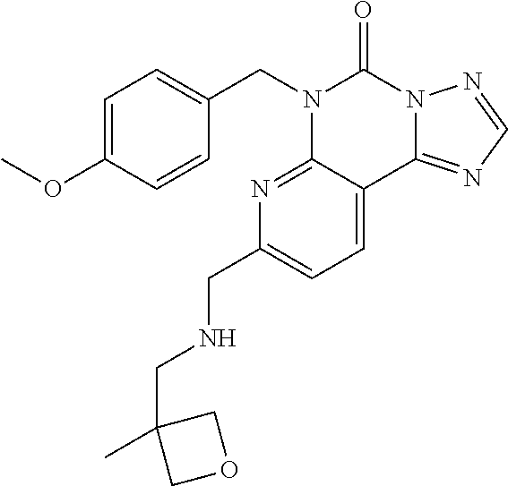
C1=C(OC)C=CC(CN2C3=NC(CNCC4(C)COC4)=CC=C3C3=NC=NN3C2=O)=C1
